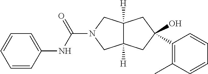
O=C(N1CC2([H])C([H])(C1)CC(O)(C1=C(C)C=CC=C1)C2)NC1=CC=CC=C1
